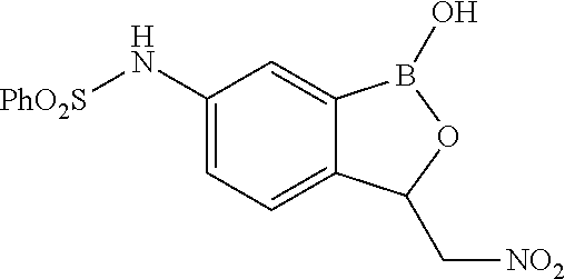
C1(N[PhO2S])=CC=C2C(=C1)B(O)OC2C[NO2]
